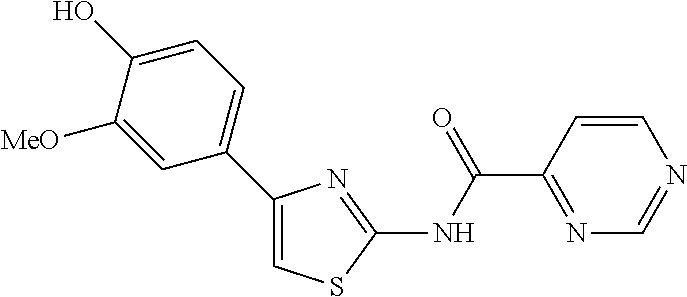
C1=CC(C(NC2=NC(C3=CC=C(O)C([MeO])=C3)=CS2)=O)=NC=N1
